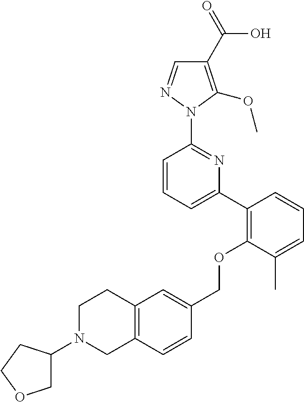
C1(C2=C(OCC3=CC4=C(C=C3)CN(C3COCC3)CC4)C(C)=CC=C2)=CC=CC(N2N=CC(C(=O)O)=C2OC)=N1
